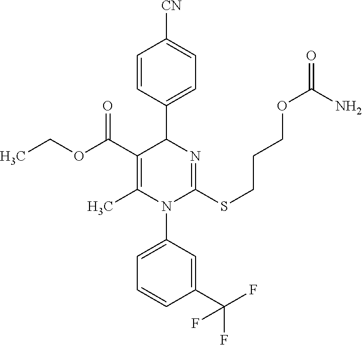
C1=CC(C2C(C(OCC)=O)=C(C)N(C3=CC=CC(C(F)(F)F)=C3)C(SCCCOC(N)=O)=N2)=CC=C1[CN]
